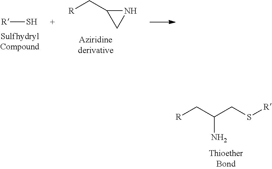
[R]CC(CS[R])N.[R]S.[R]CC1CN1
